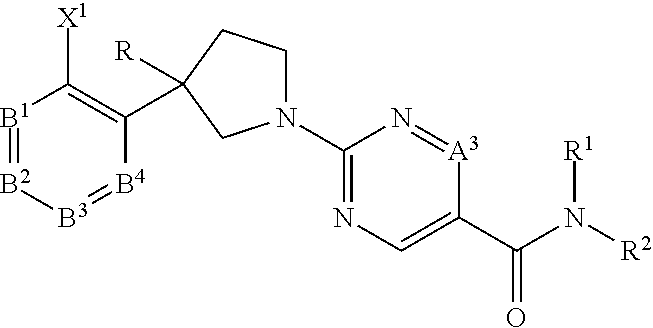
[B1]1=[B2][B3]=[B4]C(C2([R])CN(C3=NC=C(C(N([R2])[R1])=O)[A3]=N3)CC2)=C1[X1]
